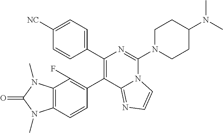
C1(C2=C(F)C3=C(C=C2)N(C)C(=O)N3C)=C(C2=CC=C([NC])C=C2)N=C(N2CCC(N(C)C)CC2)N2C1=NC=C2
